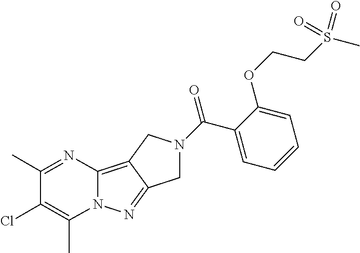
C12=C3C(=NN1C(C)=C(Cl)C(C)=N2)CN(C(C1=CC=CC=C1OCCS(=O)(C)=O)=O)C3
